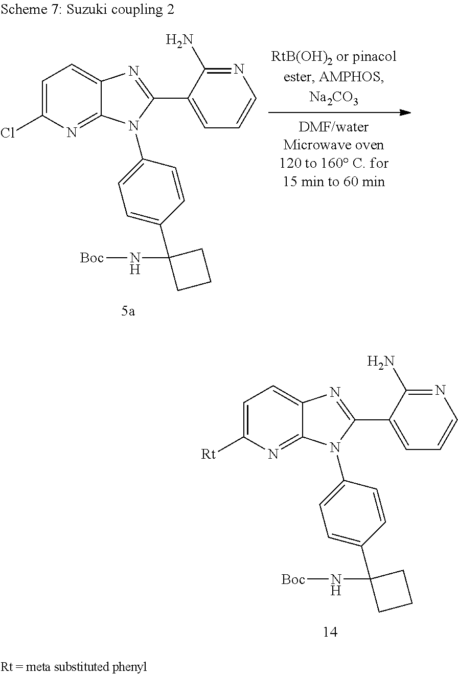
C1=C([Rt])N=C2C(=C1)N=C(C1=CC=CN=C1N)N2C1=CC=C(C2(N[Boc])CCC2)C=C1.C1=C(Cl)N=C2C(=C1)N=C(C1=CC=CN=C1N)N2C1=CC=C(C2(N[Boc])CCC2)C=C1
